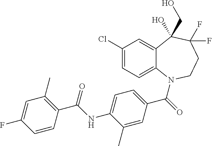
C12=CC(Cl)=CC=C1N(C(=O)C1=CC=C(NC(C3=C(C)C=C(F)C=C3)=O)C(C)=C1)CCC(F)(F)C2(CO)O
